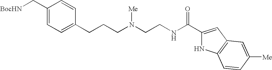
C1(C[BocHN])=CC=C(CCCN(CCNC(C2=CC3=C(N2)C=CC([Me])=C3)=O)[Me])C=C1
